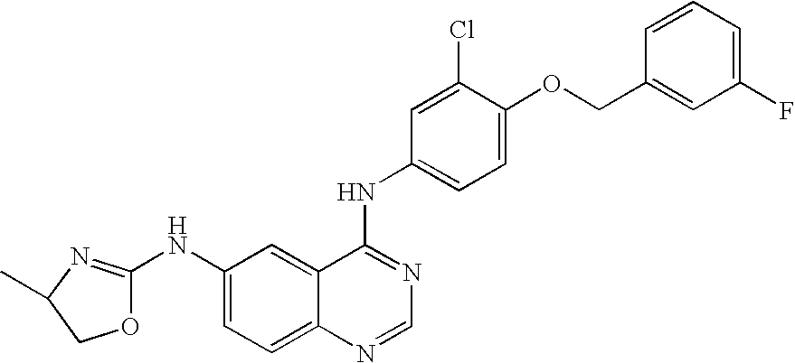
C1(C)N=C(NC2=CC=C3C(=C2)C(NC2=CC=C(OCC4=CC(F)=CC=C4)C(Cl)=C2)=NC=N3)OC1
